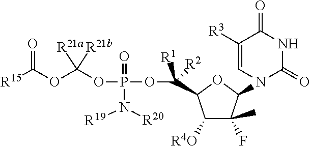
C1([R4O])C(F)(C)C(N2C(=O)NC(=O)C([R3])=C2)OC1C([R1])([R2])OP(OC(OC([R15])=O)([R21a])[R21b])(=O)N([R20])[R19]
